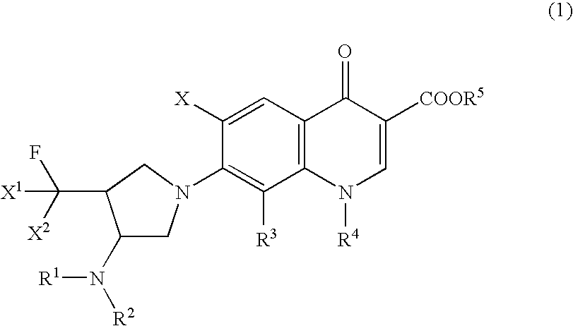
C12=C(C=C([X])C(N3CC(N([R2])[R1])C(C([X1])(F)[X2])C3)=C1[R3])C(=O)C([COOR5])=CN2[R4]
